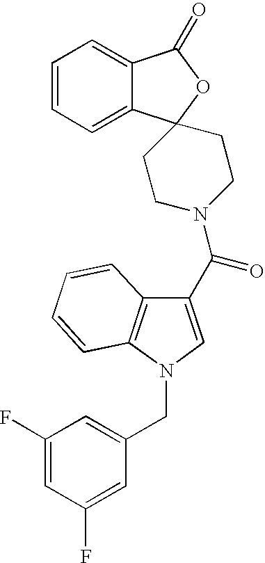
C1(C(N2CCC3(C4=CC=CC=C4C(=O)O3)CC2)=O)=CN(CC2=CC(F)=CC(F)=C2)C2=C1C=CC=C2
